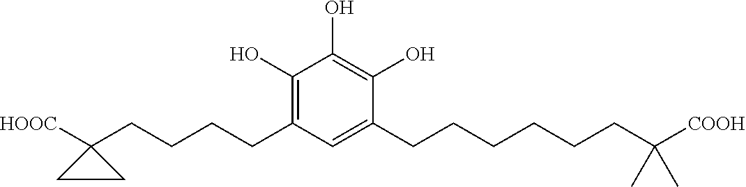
C1(O)=C(O)C(CCCCCCC([COOH])(C)C)=CC(CCCCC2([HOOC])CC2)=C1O
